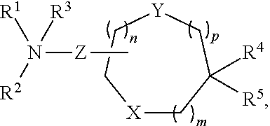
[X]1CC([R4])([R5])C[Y]CC1.C[Z]N([R2])([R3])[R1]
